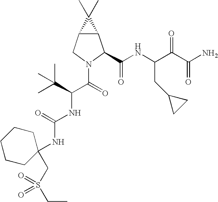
C12C(CN(C(C(NC(=O)NC3(CS(=O)(=O)CC)CCCCC3)C(C)(C)C)=O)C1C(NC(C(C(N)=O)=O)CC1CC1)=O)C2(C)C
